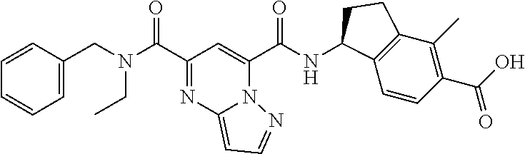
N(C(C1=NC2=CC=NN2C(C(NC2C3=C(C(C)=C(C(O)=O)C=C3)CC2)=O)=C1)=O)(CC1=CC=CC=C1)CC
